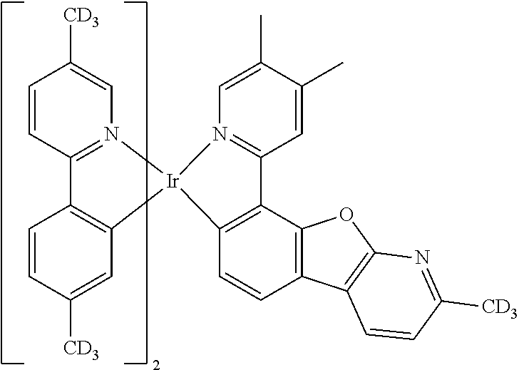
C1=CC2=N(C=C1[CD3])[Ir]1(C3=C2C=CC([CD3])=C3)C2=C(C3=C(C=C2)C2=C(O3)N=C([CD3])C=C2)C2=N1C=C(C)C(C)=C2
